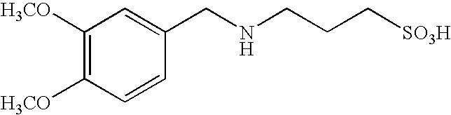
C1([H3CO])=C([H3CO])C=CC(CNCCC[SO3H])=C1
